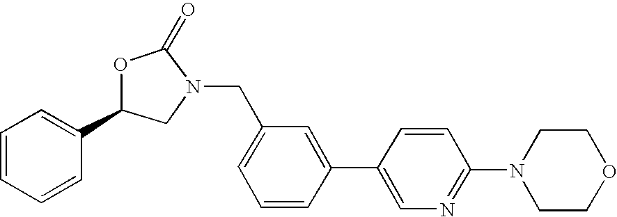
C1=CC=CC(C2CN(CC3=CC=CC(C4=CN=C(N5CCOCC5)C=C4)=C3)C(=O)O2)=C1
